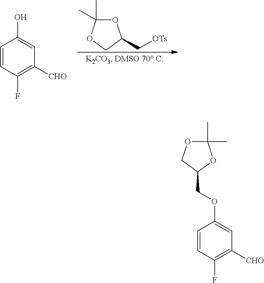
O1C(C)(C)OCC1C[OTs].C1=CC(F)=C([CHO])C=C1O.C1=CC(F)=C([CHO])C=C1OCC1OC(C)(C)OC1
